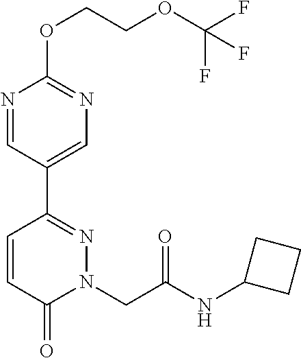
O(C1=NC=C(C2=NN(CC(=O)NC3CCC3)C(=O)C=C2)C=N1)CCOC(F)(F)F
